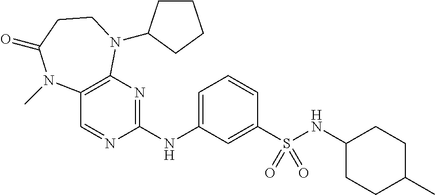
C12=C(N=C(NC3=CC=CC(S(NC4CCC(C)CC4)(=O)=O)=C3)N=C1)N(C1CCCC1)CCC(=O)N2C
